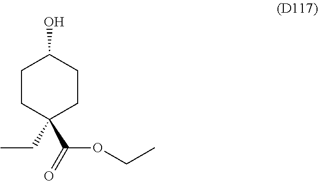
C1CC(C(=O)OCC)(CC)CCC1O
